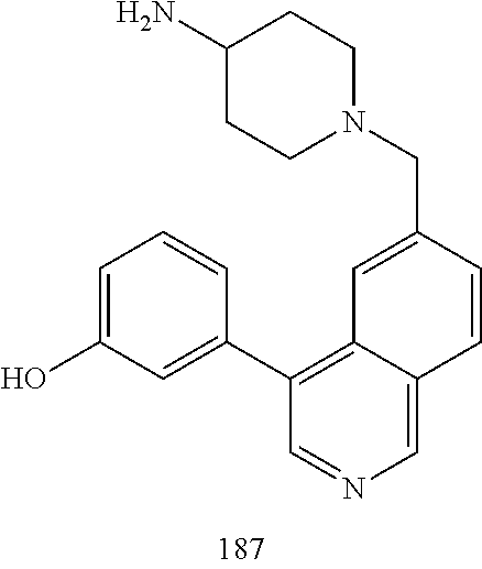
C1(N)CCN(CC2=CC3=C(C4=CC(O)=CC=C4)C=NC=C3C=C2)CC1
